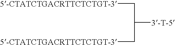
C([5-CTATCTGACRTTCTCTGT-3])C(C[5-CTATCTGACRTTCTCTGT-3])[3-T-5]
